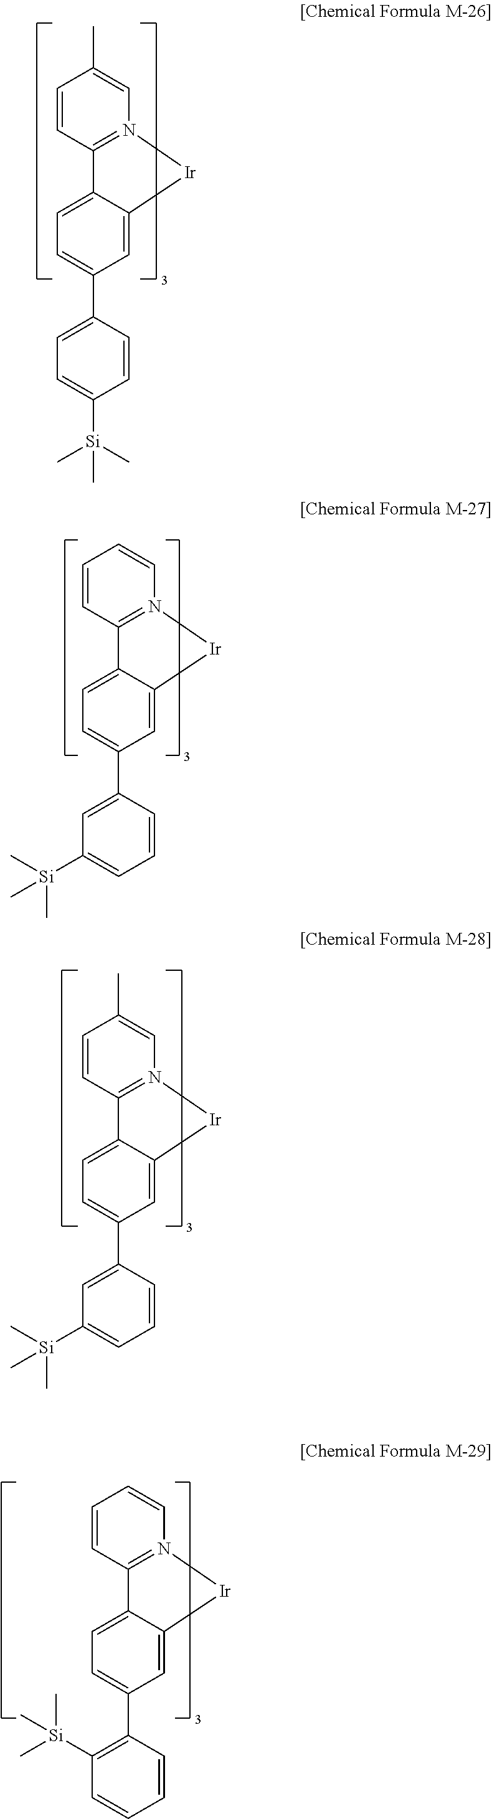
C1=CC2=N(C=C1C)[Ir]C1=CC(C3=CC=C([Si](C)(C)C)C=C3)=CC=C21.C1=CC2=N(C=C1C)[Ir]C1=CC(C3=CC([Si](C)(C)C)=CC=C3)=CC=C21.C1=CC2=N(C=C1)[Ir]C1=CC(C3=CC([Si](C)(C)C)=CC=C3)=CC=C21.C1=CC2=N(C=C1)[Ir]C1=CC(C3=C([Si](C)(C)C)C=CC=C3)=CC=C21
